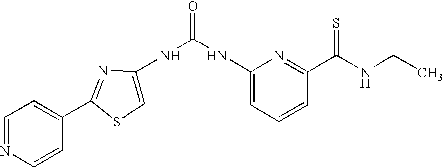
C1=NC=CC(C2=NC(NC(=O)NC3=CC=CC(C(NCC)=S)=N3)=CS2)=C1
